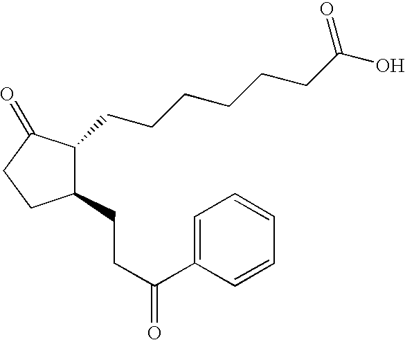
C1(CCC(C2=CC=CC=C2)=O)C(CCCCCCC(O)=O)C(=O)CC1
